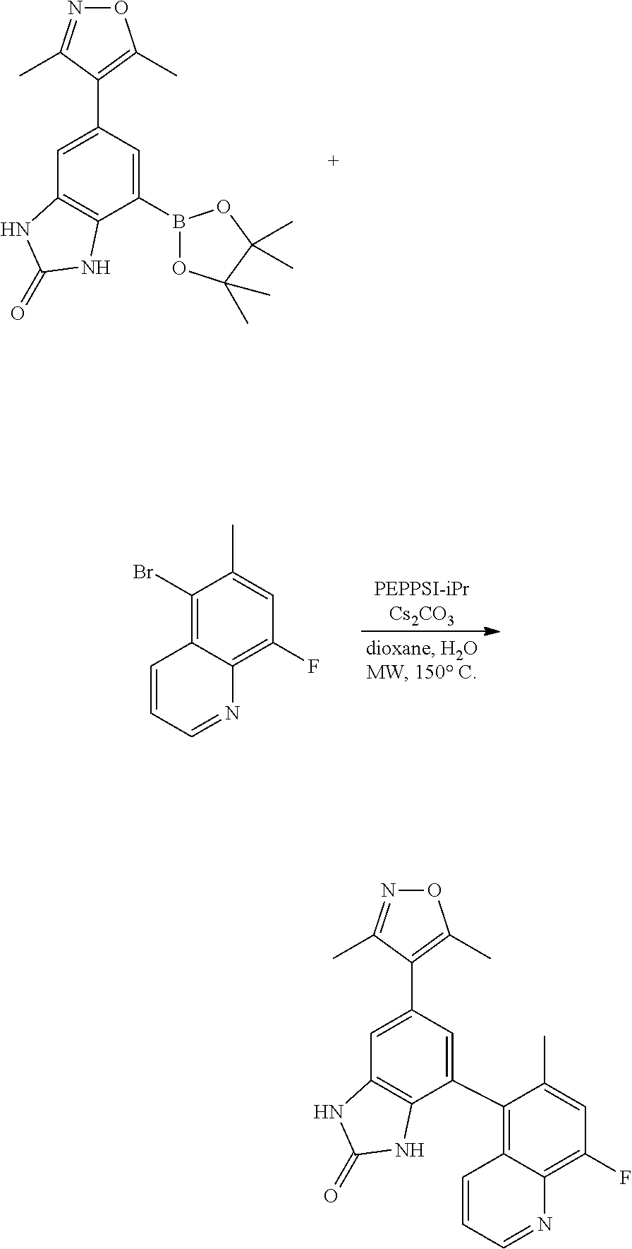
C1(B2OC(C)(C)C(C)(C)O2)=CC(C2=C(C)ON=C2C)=CC2=C1NC(=O)N2.CC1=CC(F)=C2C(=C1Br)C=CC=N2.C1(C2=C3C(=C(F)C=C2C)N=CC=C3)=CC(C2=C(C)ON=C2C)=CC2=C1NC(=O)N2
